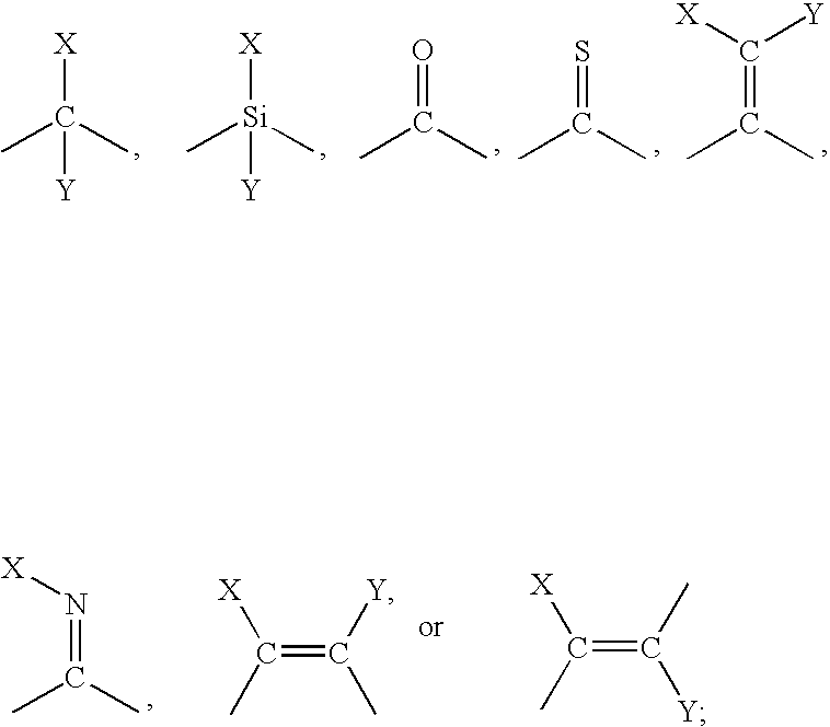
[X]C([Y])(C)C.[X][Si]([Y])(C)C.O=C(C)C.S=C(C)C.C(=C(C)C)([X])[Y].N(=C(C)C)[X].C(=C([Y])C)([X])C.C(=C(C)[Y])([X])C
